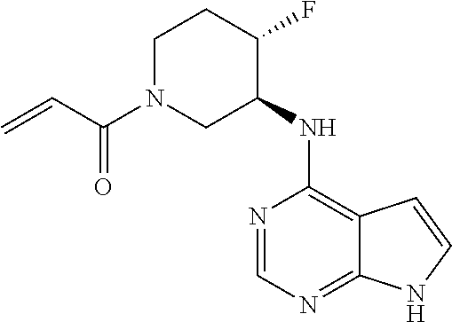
C(C(N1CCC(F)C(NC2=C3C(=NC=N2)NC=C3)C1)=O)=C
